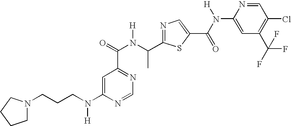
C1=C(N(CCCN2CCCC2)[H])N=CN=C1C(N(C(C1=NC=C(C(N(C2=CC(C(F)(F)F)=C(Cl)C=N2)[H])=O)S1)C)[H])=O
